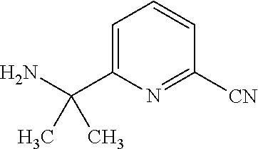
C1=C(C(N)(C)C)N=C([CN])C=C1
